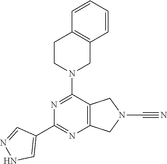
C1CN(C2=NC(C3=CNN=C3)=NC3=C2CN(C#N)C3)CC2=C1C=CC=C2
